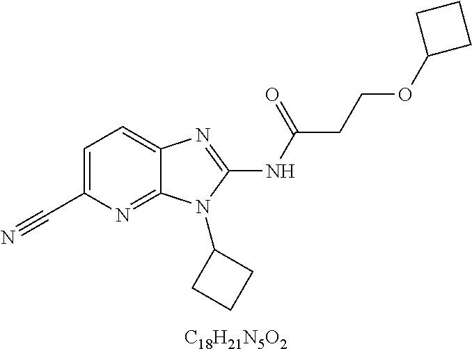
C1=C(C#N)N=C2C(=C1)N=C(NC(CCOC1CCC1)=O)N2C1CCC1.[C18H21N5O2]
